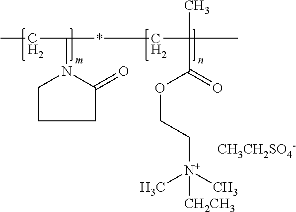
C1C(=O)N(C(CC)*CC(C)(C)C(OCC[N+](C)(C)[CH2CH3])=O)CC1.[CH3CH2SO4-]
